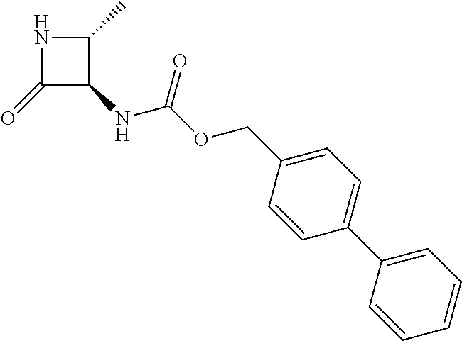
C1(=O)C(NC(OCC2=CC=C(C3=CC=CC=C3)C=C2)=O)C(C)N1
